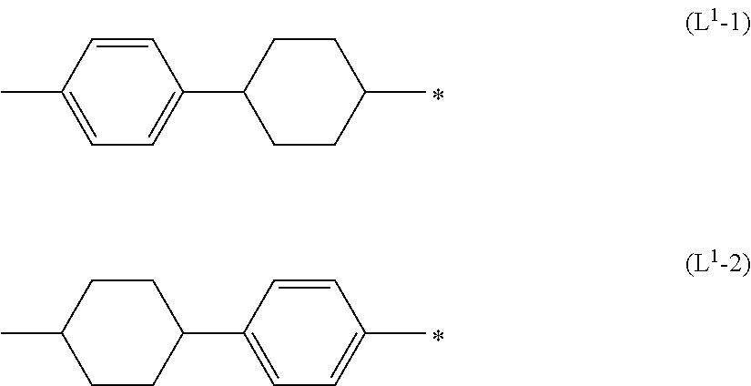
C1=CC(C)=CC=C1C1CCC(C)CC1.C1=CC(C)=CC=C1C1CCC(C)CC1
